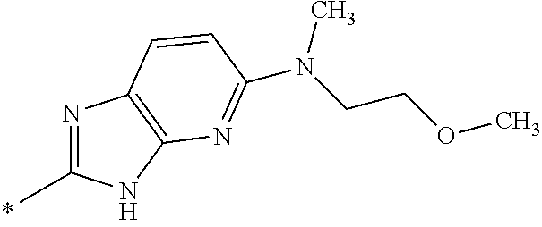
N1=C(C)NC2=C1C=CC(N(CCOC)C)=N2
